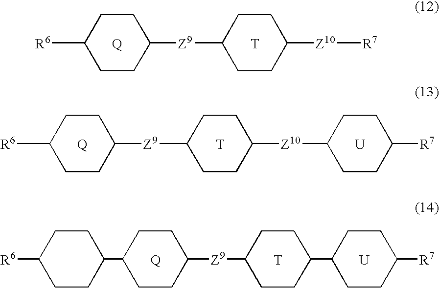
[Q].[R6]C1CCC([Z9]C2CCC([Z10][R7])CC2)CC1.[T].[Q].[T].[R6]C1CCC([Z9]C2CCC([Z10]C3CCC([R7])CC3)CC2)CC1.[U].[T].[U].[Q].[R6]C1CCC(C2CCC([Z9]C3CCC(C4CCC([R7])CC4)CC3)CC2)CC1
